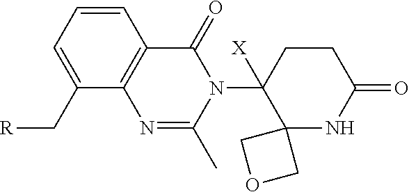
C1=CC2=C(C(C[R])=C1)N=C(C)N(C1([X])C3(NC(=O)CC1)COC3)C2=O
